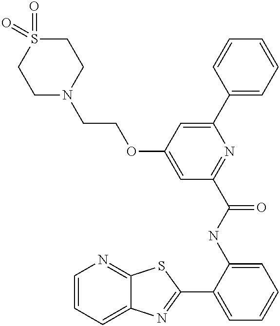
C1=CC=C2C(=N1)SC(C1=CC=CC=C1NC(=O)C1=NC(C3=CC=CC=C3)=CC(OCCN3CCS(=O)(=O)CC3)=C1)=N2
